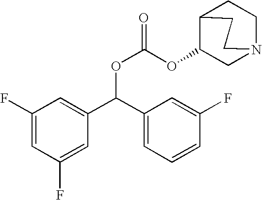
O(C(OC1CN2CCC1CC2)=O)C(C1=CC(F)=CC(F)=C1)C1=CC=CC(F)=C1
